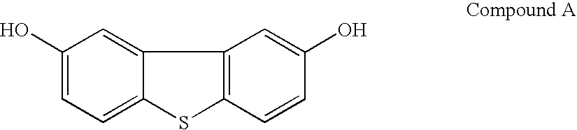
C12=C(C=CC(O)=C1)SC1=CC=C(O)C=C21
